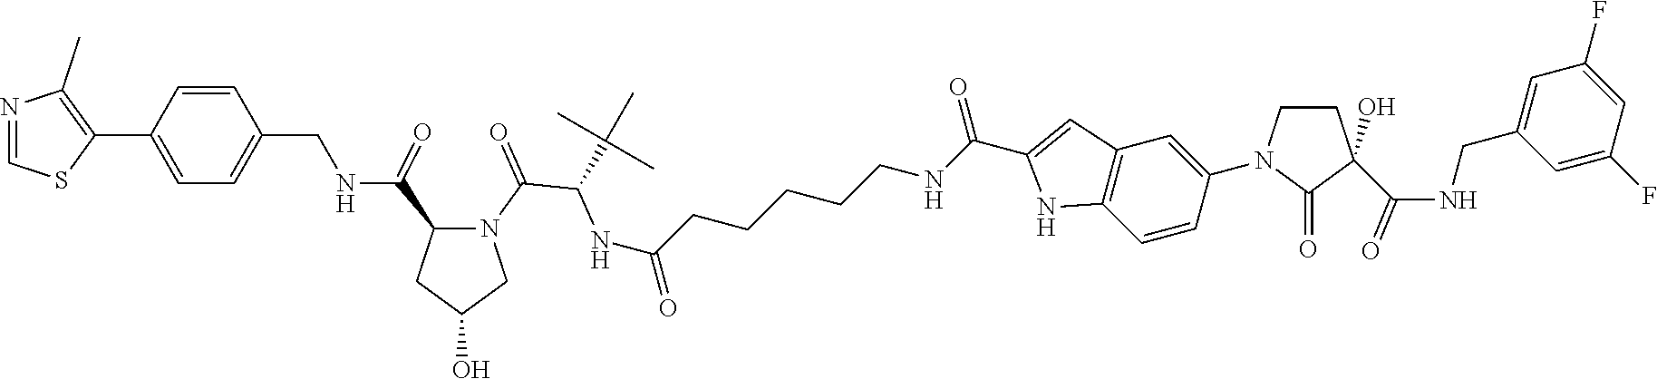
N1(C(C(NC(CCCCCNC(C2=CC3=C(N2)C=CC(N2CCC(C(NCC4=CC(F)=CC(F)=C4)=O)(O)C2=O)=C3)=O)=O)C(C)(C)C)=O)C(C(NCC2=CC=C(C3=C(C)N=CS3)C=C2)=O)CC(O)C1
